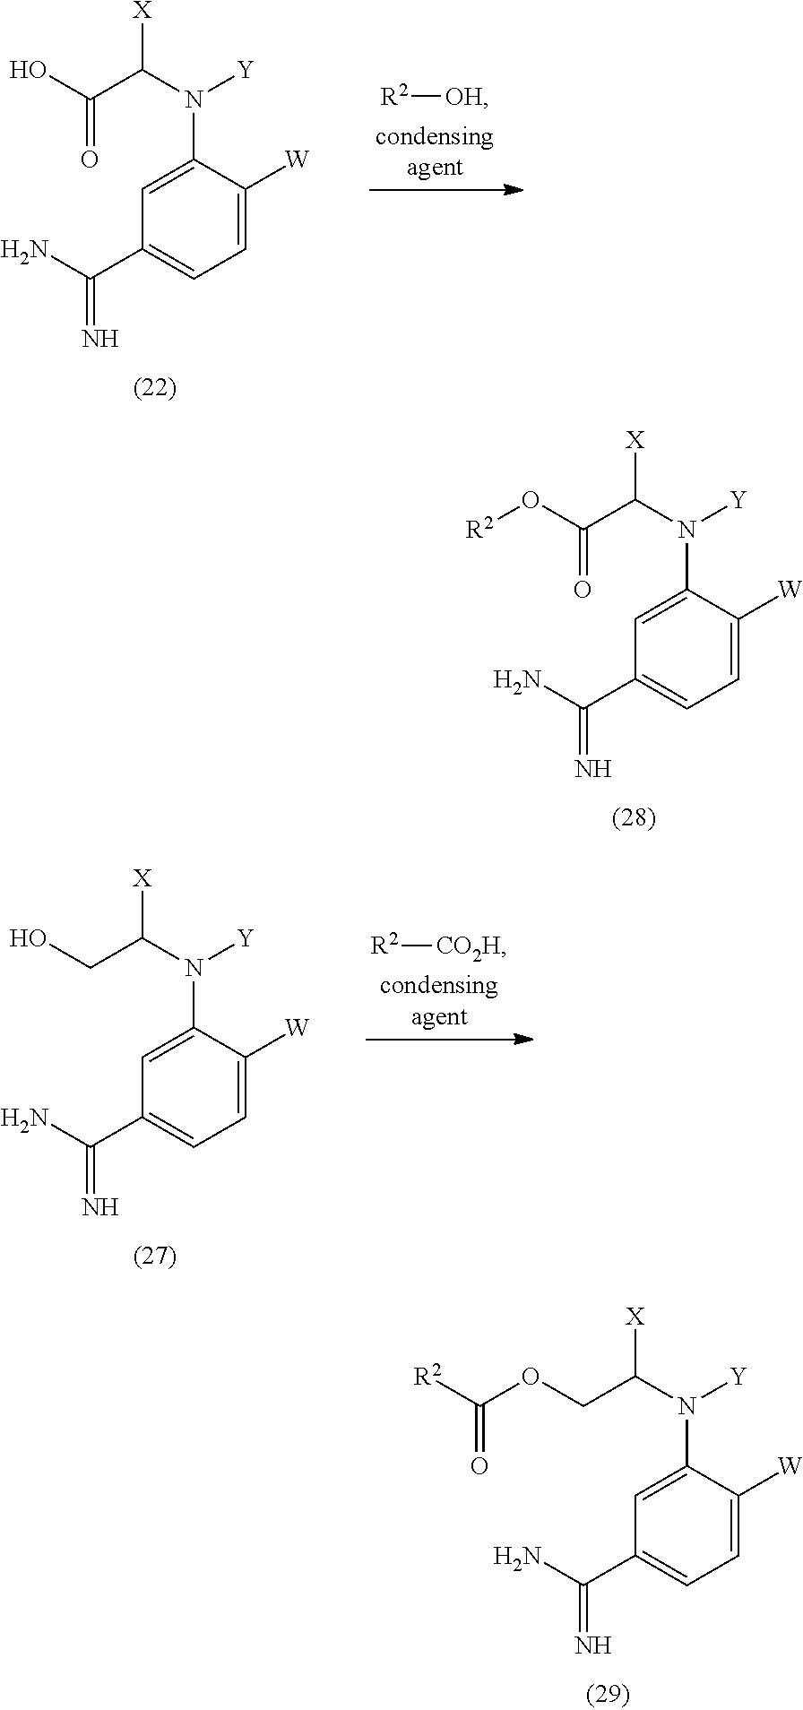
C1=C([W])C(N(C(C(O[R2])=O)[X])[Y])=CC(C(N)=N)=C1.C1=C([W])C(N(C(COC([R2])=O)[X])[Y])=CC(C(N)=N)=C1.C1=C([W])C(N(C(C(O)=O)[X])[Y])=CC(C(N)=N)=C1.[R2][OH].C1=C([W])C(N(C(CO)[X])[Y])=CC(C(N)=N)=C1.[R2][CO2H]
